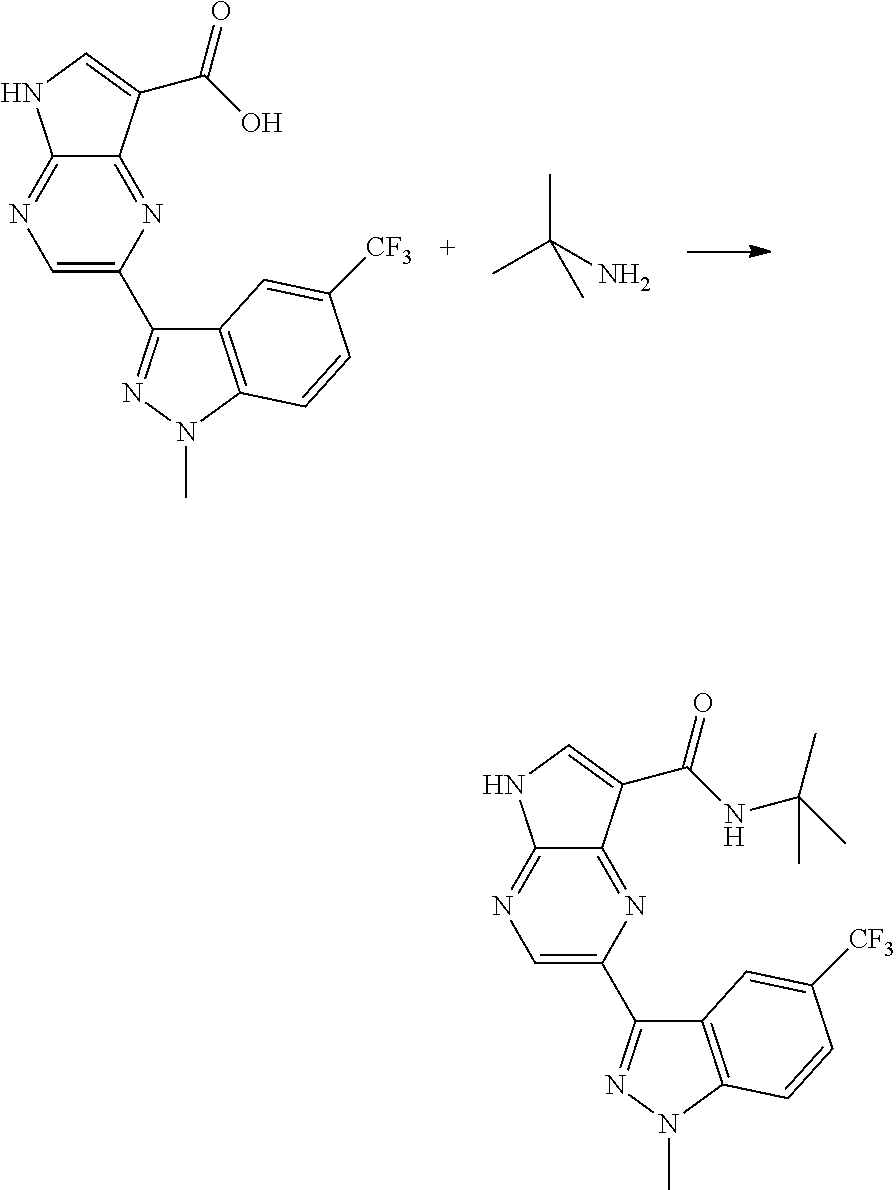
C12=NC(C3=NN(C)C4=C3C=C([CF3])C=C4)=CN=C1NC=C2C(O)=O.CC(N)(C)C.C12=NC(C3=NN(C)C4=C3C=C([CF3])C=C4)=CN=C1NC=C2C(NC(C)(C)C)=O
